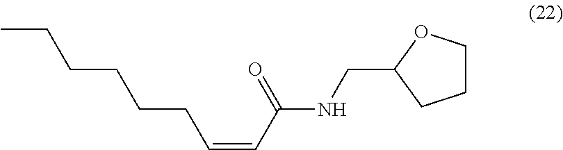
CCCCCCC=CC(NCC1OCCC1)=O
